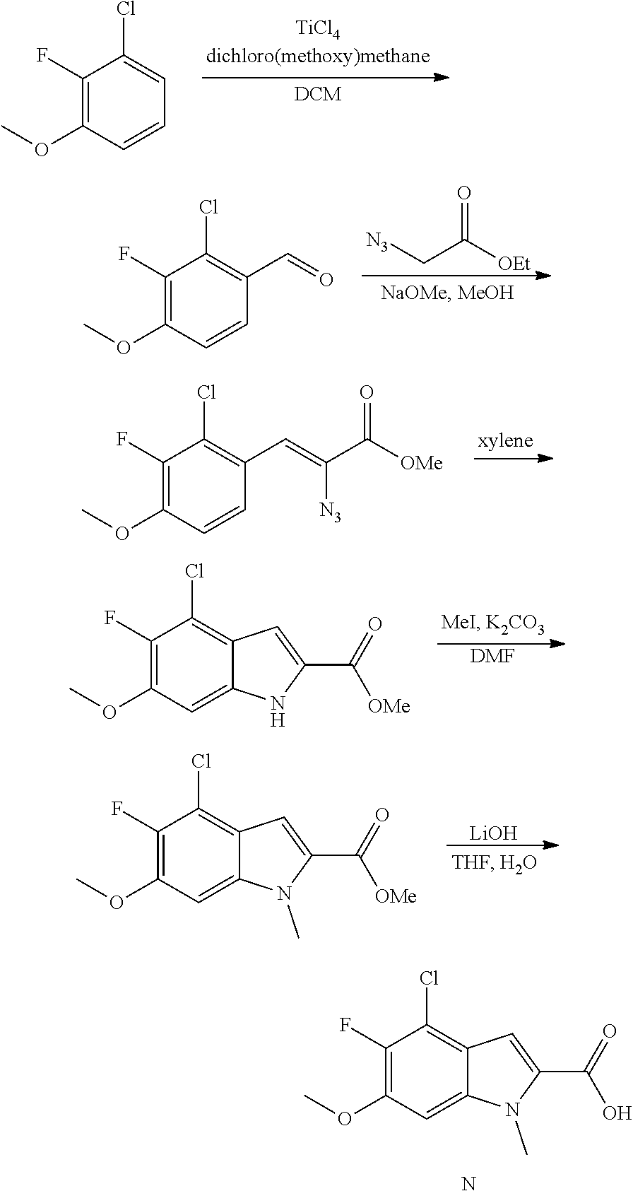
COC1=C(F)C(Cl)=CC=C1.C1(Cl)=C(C=O)C=CC(OC)=C1F.[N3]CC([OEt])=O.C1(Cl)=C(C=C(C([OMe])=O)[N3])C=CC(OC)=C1F.C1(Cl)=C2C(=CC(OC)=C1F)NC(C(=O)[OMe])=C2.[DMF].C12=CC(OC)=C(F)C(Cl)=C1C=C(C(=O)[OMe])N2C.[LiOH].C12=CC(OC)=C(F)C(Cl)=C1C=C(C(=O)O)N2C.N
